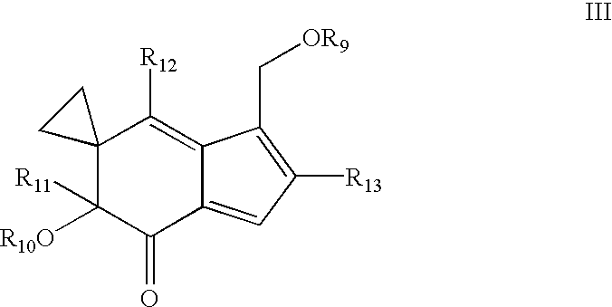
C12(C([R10O])([R11])C(=O)C3=CC([R13])=C(C[OR9])C3=C1[R12])CC2
